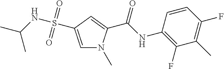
C1=C(S(NC(C)C)(=O)=O)C=C(C(NC2=C(F)C(C)=C(F)C=C2)=O)N1C
